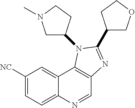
C12=CC([NC])=CC=C1N=CC1=C2N(C2CN(C)CC2)C(C2COCC2)=N1
